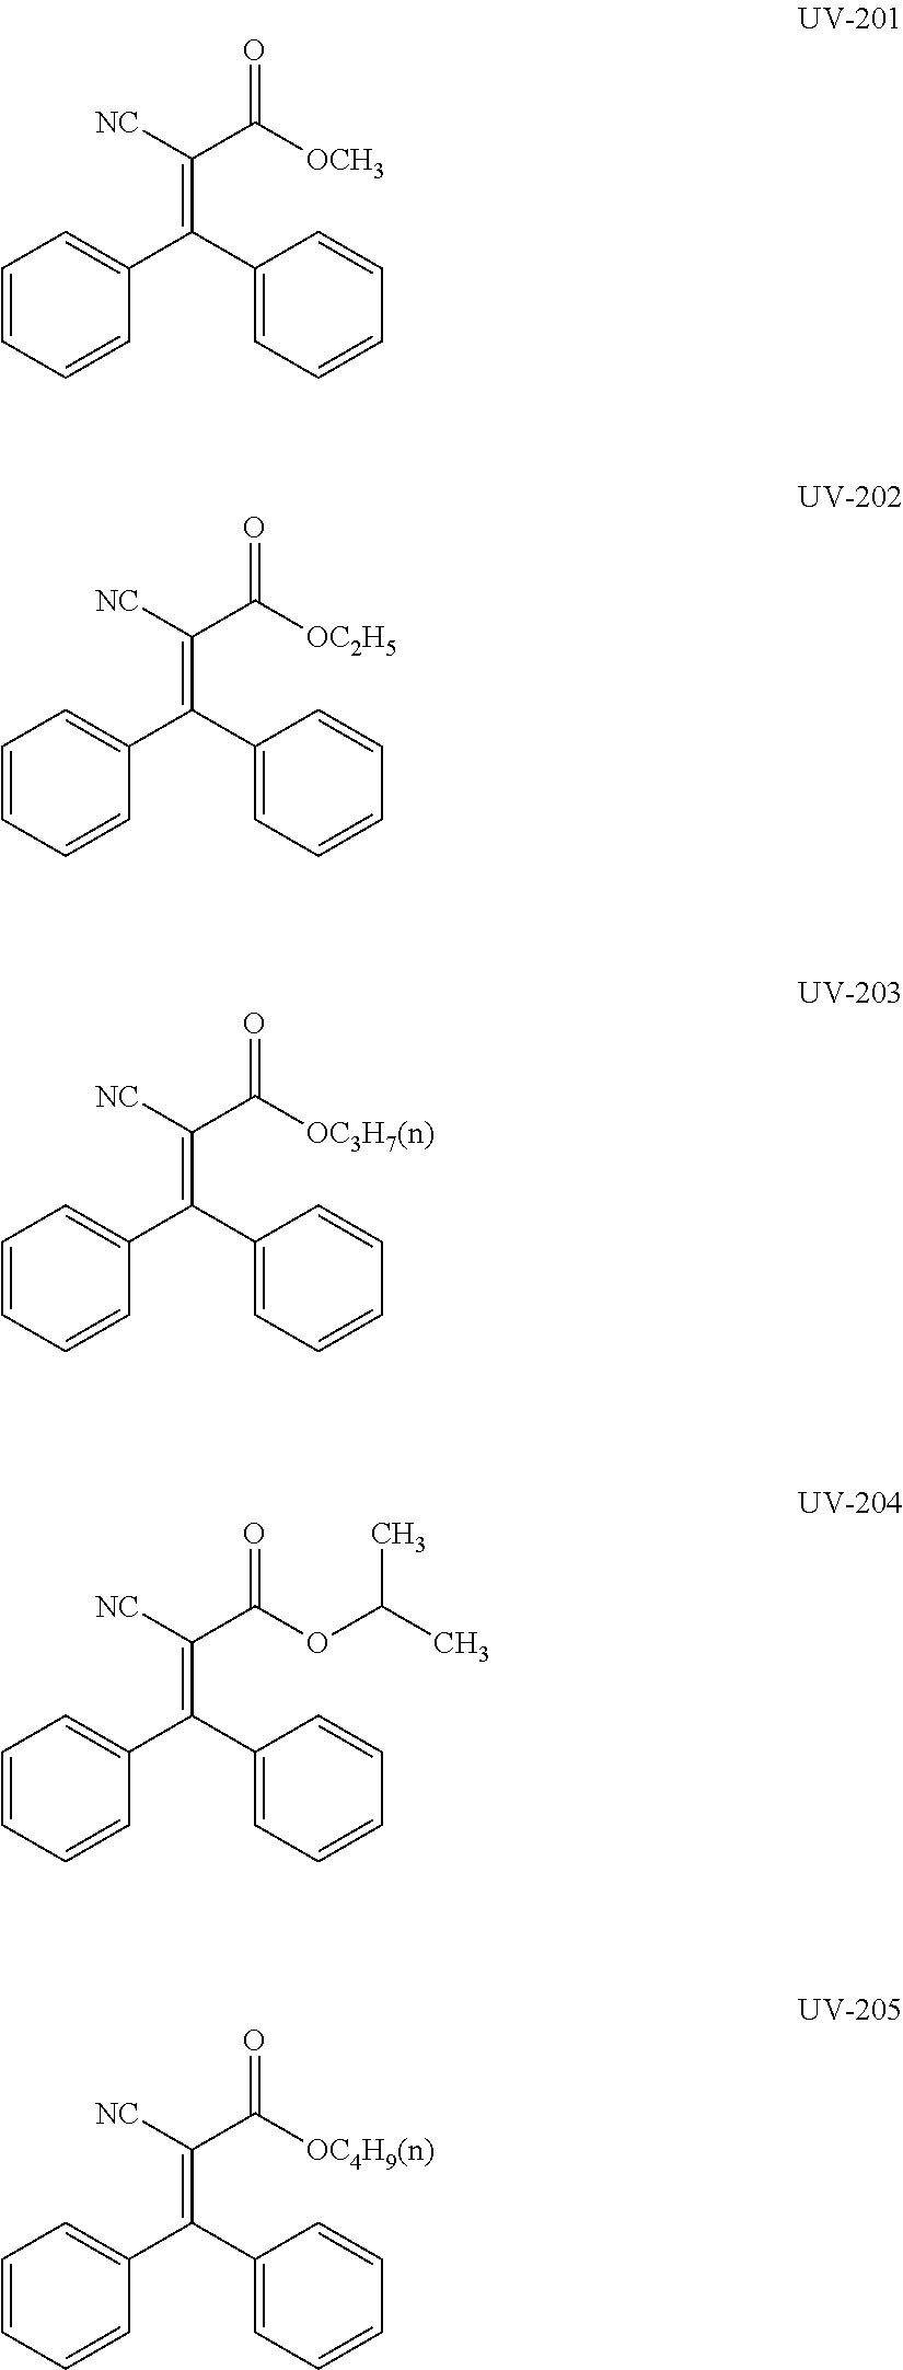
C1=CC=CC(C(=C([NC])C(=O)[OCH3])C2=CC=CC=C2)=C1.C1=CC=CC(C(=C([NC])C(=O)[OC2H5])C2=CC=CC=C2)=C1.C1=CC=CC(C(=C([NC])C(=O)[OC3H7(n)])C2=CC=CC=C2)=C1.C1=CC=CC(C(=C([NC])C(=O)OC(C)C)C2=CC=CC=C2)=C1.C1=CC=CC(C(=C([NC])C(=O)[OC4H9(n)])C2=CC=CC=C2)=C1
